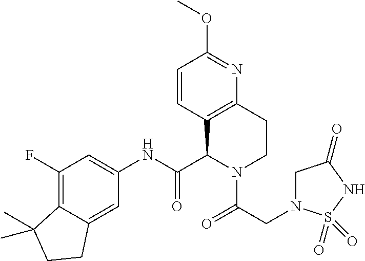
C1=CC2=C(N=C1OC)CCN(C(CN1CC(=O)NS1(=O)=O)=O)C2C(NC1=CC(F)=C2C(=C1)CCC2(C)C)=O
